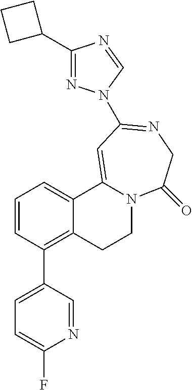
C1=CC(C2=CC=C(F)N=C2)=C2C(=C1)C1=CC(N3N=C(C4CCC4)N=C3)=NCC(=O)N1CC2
